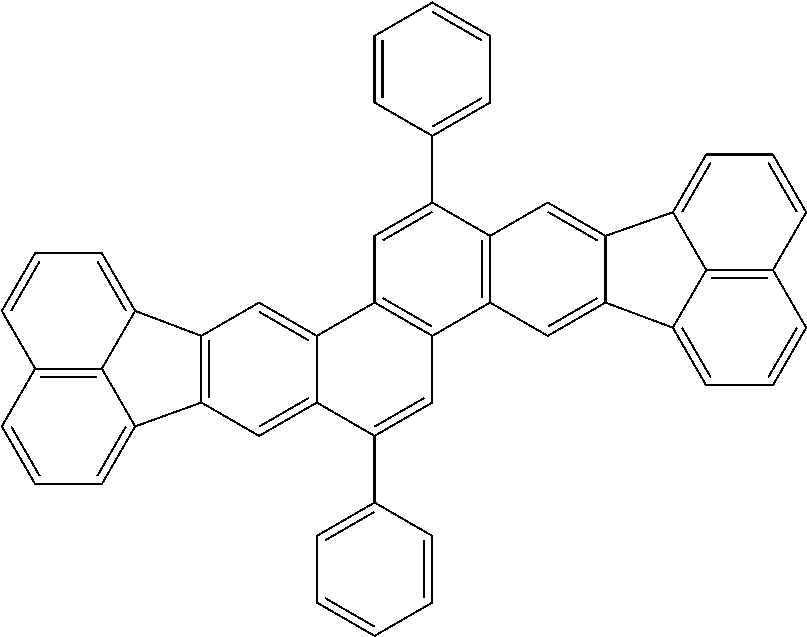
C1=CC=C2C3=C1C=CC=C3C1=C2C=C2C(C3=CC=CC=C3)=CC3=C(C2=C1)C=C(C1=CC=CC=C1)C1=C3C=C2C(=C1)C1=CC=CC3=C1C2=CC=C3
